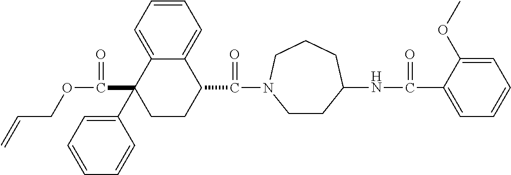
C1=C2C(=CC=C1)C(C(=O)N1CCC(NC(=O)C3=CC=CC=C3OC)CCC1)CCC2(C1=CC=CC=C1)C(=O)OCC=C
